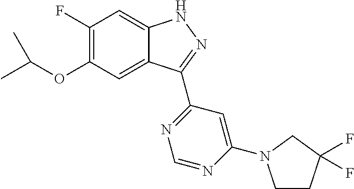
C1(F)=C(OC(C)C)C=C2C(=C1)NN=C2C1=NC=NC(N2CCC(F)(F)C2)=C1
